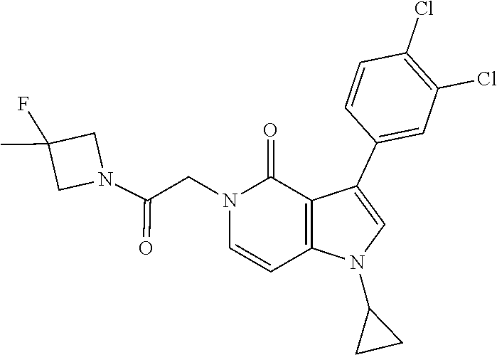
C1=C(C2=CC(Cl)=C(Cl)C=C2)C2=C(N1C1CC1)C=CN(CC(N1CC(C)(F)C1)=O)C2=O
